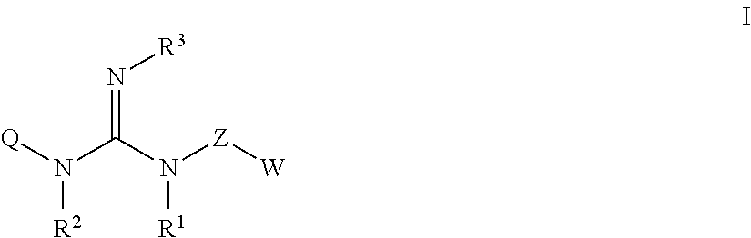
[Q]N(C(N([Z][W])[R1])=N[R3])[R2]
